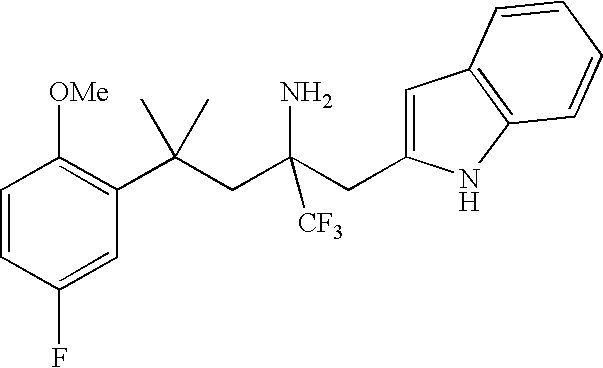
C1=CC(F)=CC(C(CC(CC2=CC3=C(N2)C=CC=C3)([CF3])N)(C)C)=C1[OMe]
